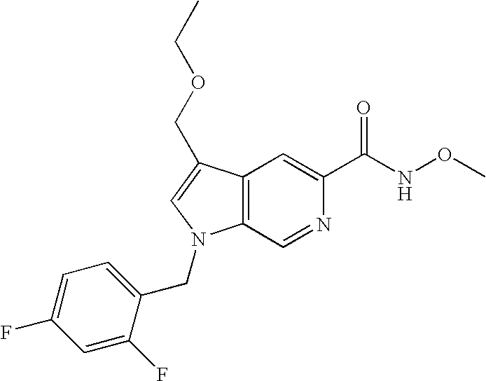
C12=C(C(COCC)=CN1CC1=CC=C(F)C=C1F)C=C(C(NOC)=O)N=C2
